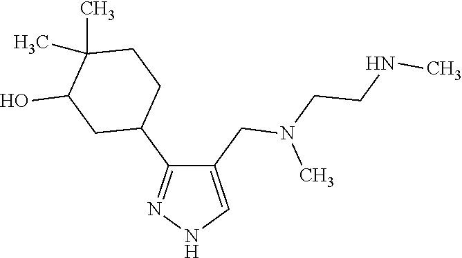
C1(C2CCC(C)(C)C(O)C2)=NNC=C1CN(C)CCNC
